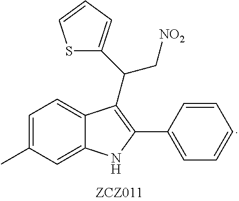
C1=C(C)C=C2C(=C1)C(C(C1=CC=CS1)C[NO2])=C(C1=CC=CC=C1)N2
